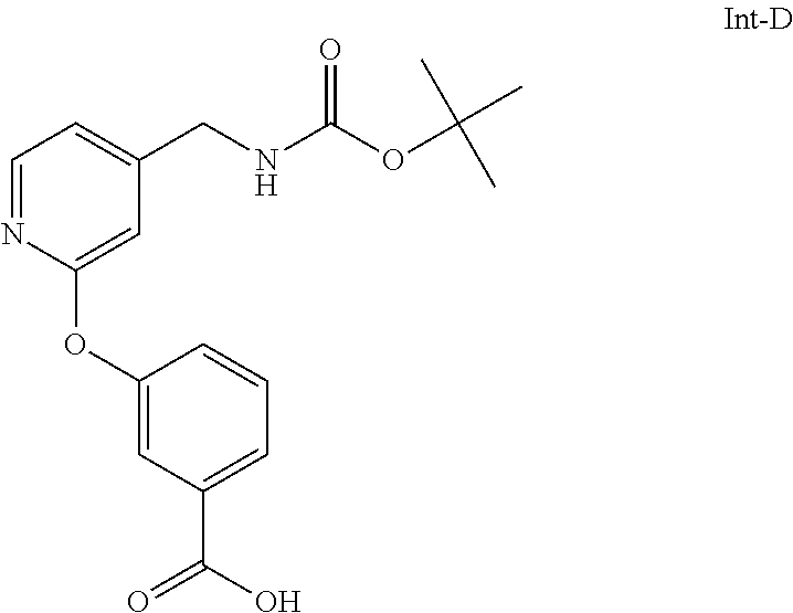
C1=NC(OC2=CC(C(=O)O)=CC=C2)=CC(CNC(OC(C)(C)C)=O)=C1
